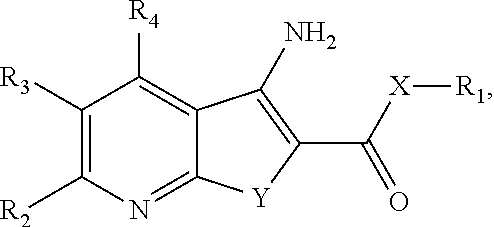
C1([R3])=C([R2])N=C2C(=C1[R4])C(N)=C(C([X][R1])=O)[Y]2
